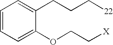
C1=CC=C(OCC[X])C(CCC[22])=C1
